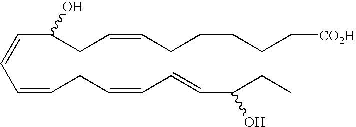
C(=CC=CCC=CC=CC(CC)O)C(CC=CCCCCC[CO2H])O
